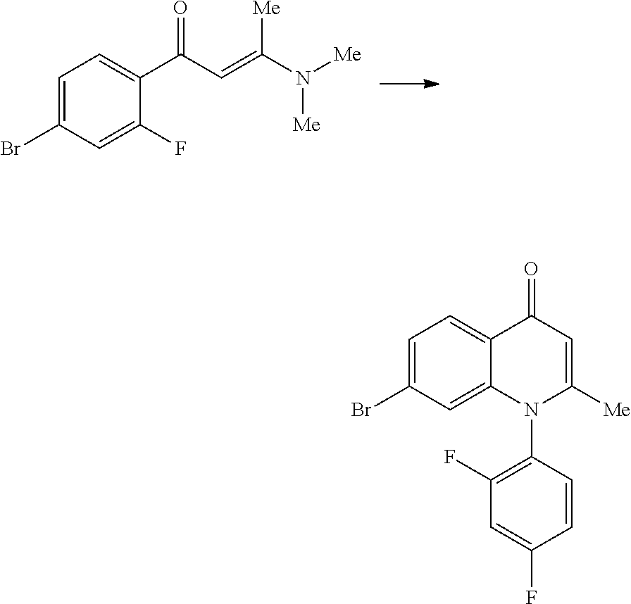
C1=C(Br)C=C(F)C(C(=O)C=C(N([Me])[Me])[Me])=C1.C1=C(Br)C=C2C(=C1)C(=O)C=C([Me])N2C1=C(F)C=C(F)C=C1
